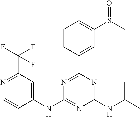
N1=C(C(F)(F)F)C=C(NC2=NC(NC(C)C)=NC(C3=CC(S(C)=O)=CC=C3)=N2)C=C1
